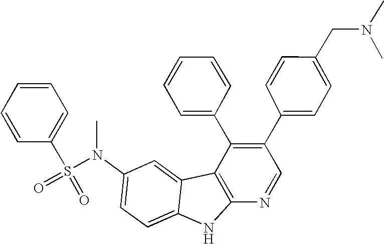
N(C1=CC=C2C(=C1)C1=C(N2)N=CC(C2=CC=C(CN(C)C)C=C2)=C1C1=CC=CC=C1)(S(=O)(=O)C1=CC=CC=C1)C
